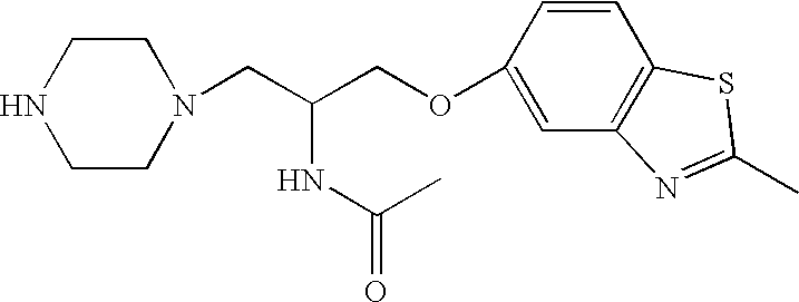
C1CN(CC(COC2=CC3=C(C=C2)SC(C)=N3)NC(=O)C)CCN1
